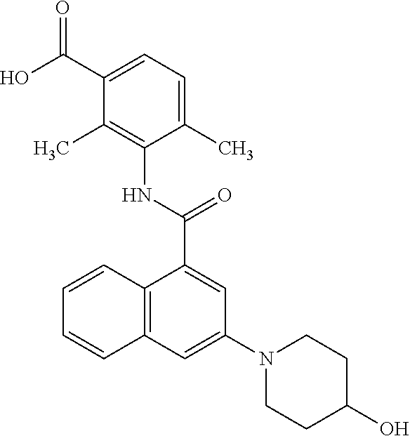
C1(C(=O)O)=CC=C(C)C(NC(C2=CC(N3CCC(O)CC3)=CC3=C2C=CC=C3)=O)=C1C
